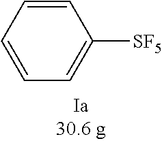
C1=CC=CC=C1[SF5]
